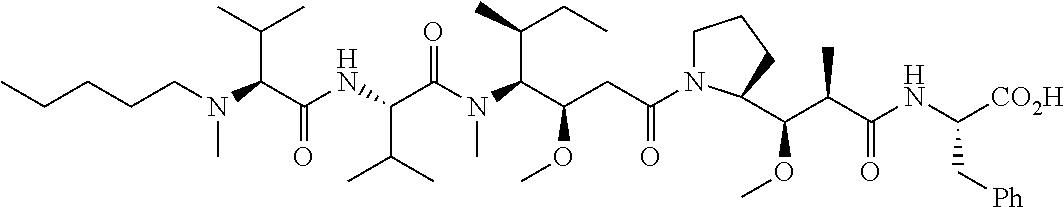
N(C(C(=O)NC(C(C)C)C(=O)N(C)C(C(CC)C)C(CC(=O)N1CCCC1C(OC)C(C)C(=O)NC([CO2H])C[Ph])OC)C(C)C)(CCCCC)C
